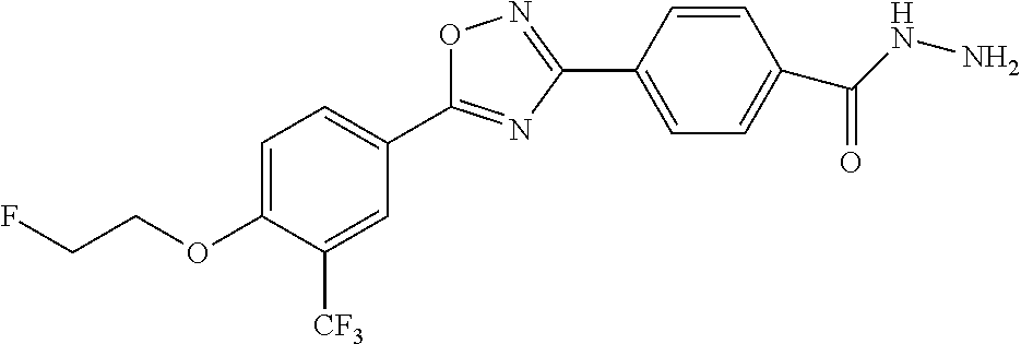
C1=C(OCCF)C([CF3])=CC(C2=NC(C3=CC=C(C(NN)=O)C=C3)=NO2)=C1
